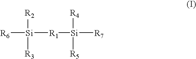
[R6][Si]([R2])([R3])[R1][Si]([R4])([R5])[R7]
